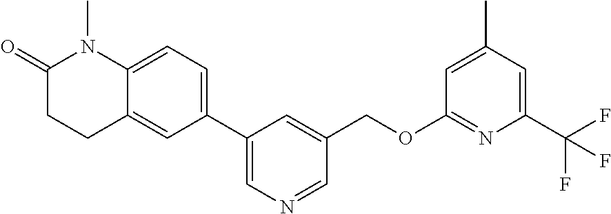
C1(C2=CC=C3C(=C2)CCC(=O)N3C)=CN=CC(COC2=NC(C(F)(F)F)=CC(C)=C2)=C1
